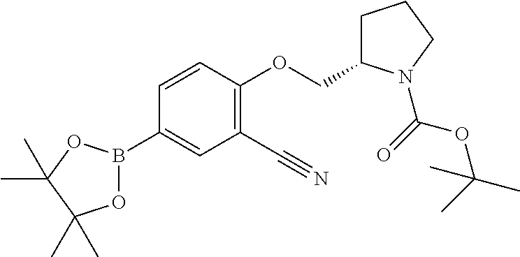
C1=CC(OCC2CCCN2C(=O)OC(C)(C)C)=C(C#N)C=C1B1OC(C)(C)C(C)(C)O1
